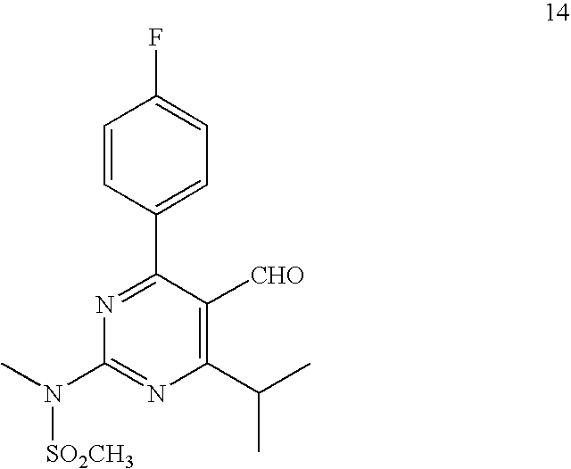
C1=CC(C2=NC(N(C)[SO2CH3])=NC(C(C)C)=C2[CHO])=CC=C1F
